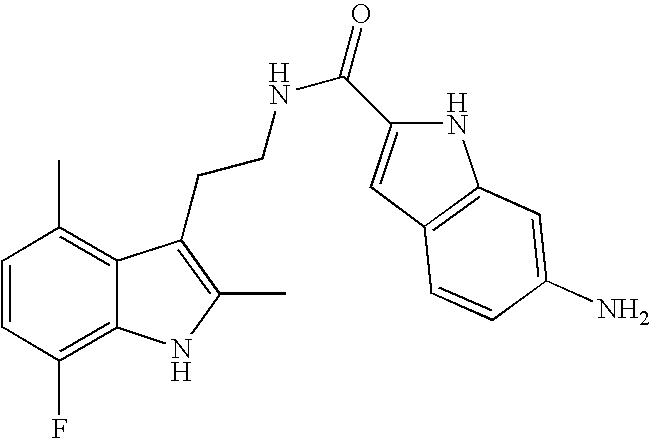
C1=CC(F)=C2C(=C1C)C(CCNC(=O)C1=CC3=C(N1)C=C(N)C=C3)=C(C)N2
